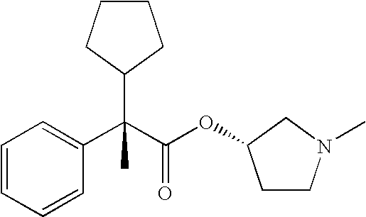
C1=CC=CC(C(C(OC2CCN(C)C2)=O)(C)C2CCCC2)=C1
